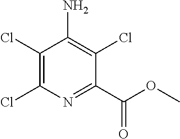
ClC1=C(Cl)C(N)=C(Cl)C(C(OC)=O)=N1
